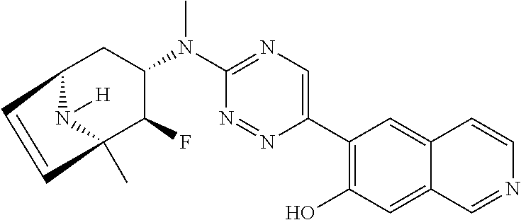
C12CC(N(C3=NC=C(C4=C(O)C=C5C(=C4)C=CN=C5)N=N3)C)C(F)C(C)(N1[H])C=C2
